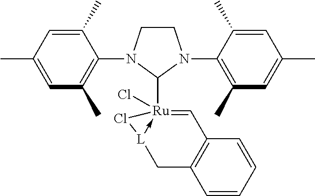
C1CN(C2=C(C)C=C(C)C=C2C)C([Ru]23(Cl)-[L](CC4=C(C=2)C=CC=C4)Cl3)N1C1=C(C)C=C(C)C=C1C
